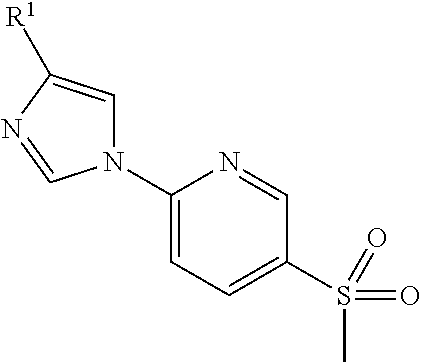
N1(C2=CC=C(S(=O)(C)=O)C=N2)C=C([R1])N=C1
